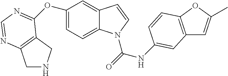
C1=C(OC2=NC=NC3=C2CNC3)C=C2C(=C1)N(C(=O)NC1=CC3=C(OC(C)=C3)C=C1)C=C2
